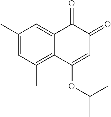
C1(C)=CC(C)=C2C(=C1)C(=O)C(=O)C=C2OC(C)C
